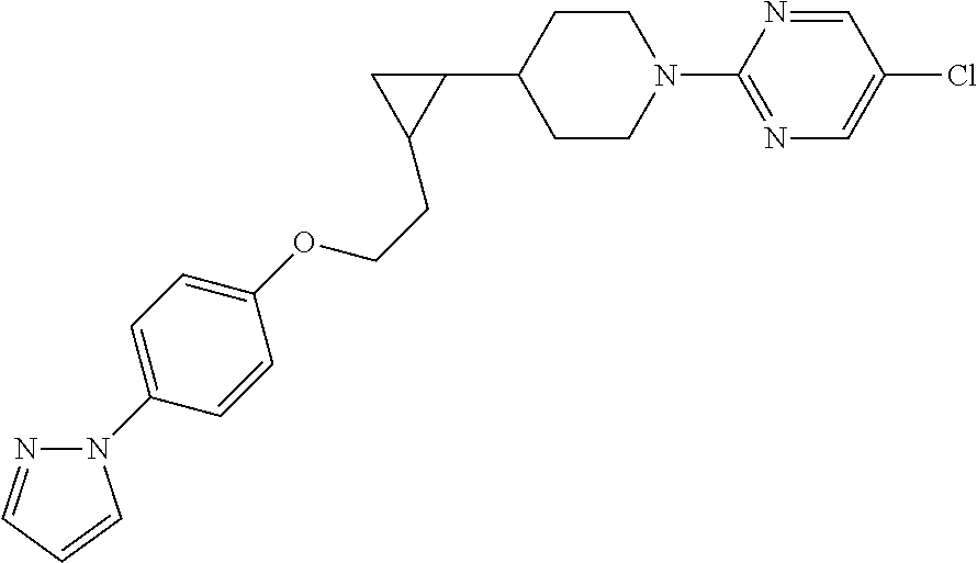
C1CN(C2=NC=C(Cl)C=N2)CCC1C1CC1CCOC1=CC=C(N2N=CC=C2)C=C1
